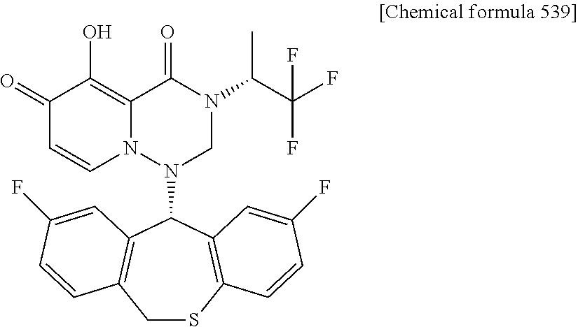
C1SC2=C(C(N3CN(C(C(F)(F)F)C)C(=O)C4=C(O)C(=O)C=CN34)C3=C1C=CC(F)=C3)C=C(F)C=C2
